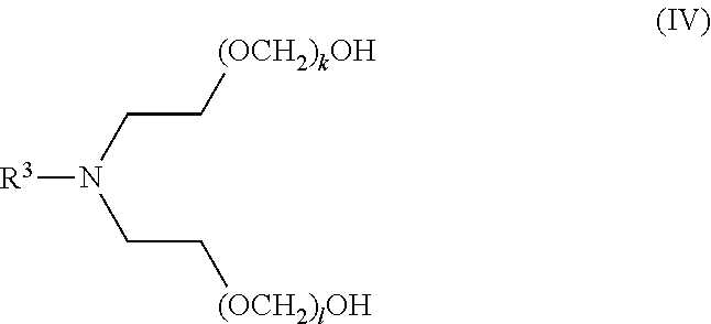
[R3]N(CC[(OCH2)kOH])CC[(OCH2)lOH]
